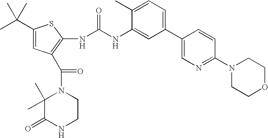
C1(C(C)(C)C)=CC(C(N2C(C)(C)C(=O)NCC2)=O)=C(NC(NC2=CC(C3=CN=C(N4CCOCC4)C=C3)=CC=C2C)=O)S1
